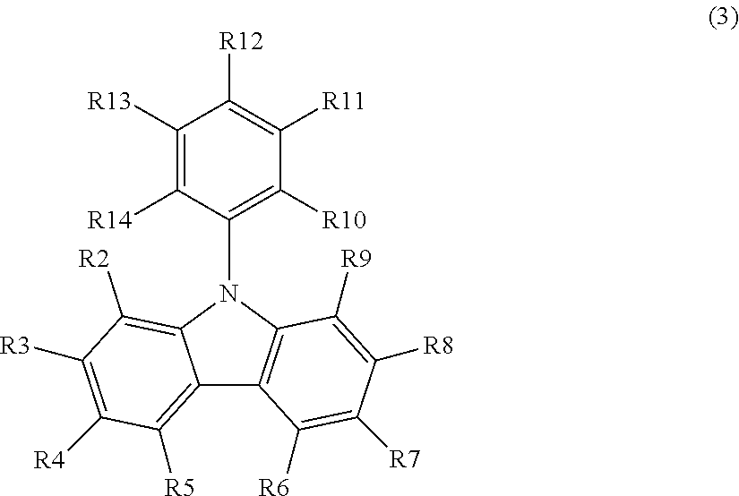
C12=C([R5])C([R4])=C([R3])C([R2])=C1N(C1=C([R10])C([R11])=C([R12])C([R13])=C1[R14])C1=C2C([R6])=C([R7])C([R8])=C1[R9]
